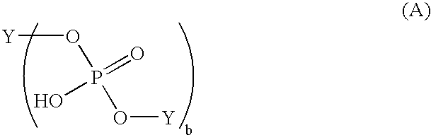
[Y]OP(O[Y])(=O)O
